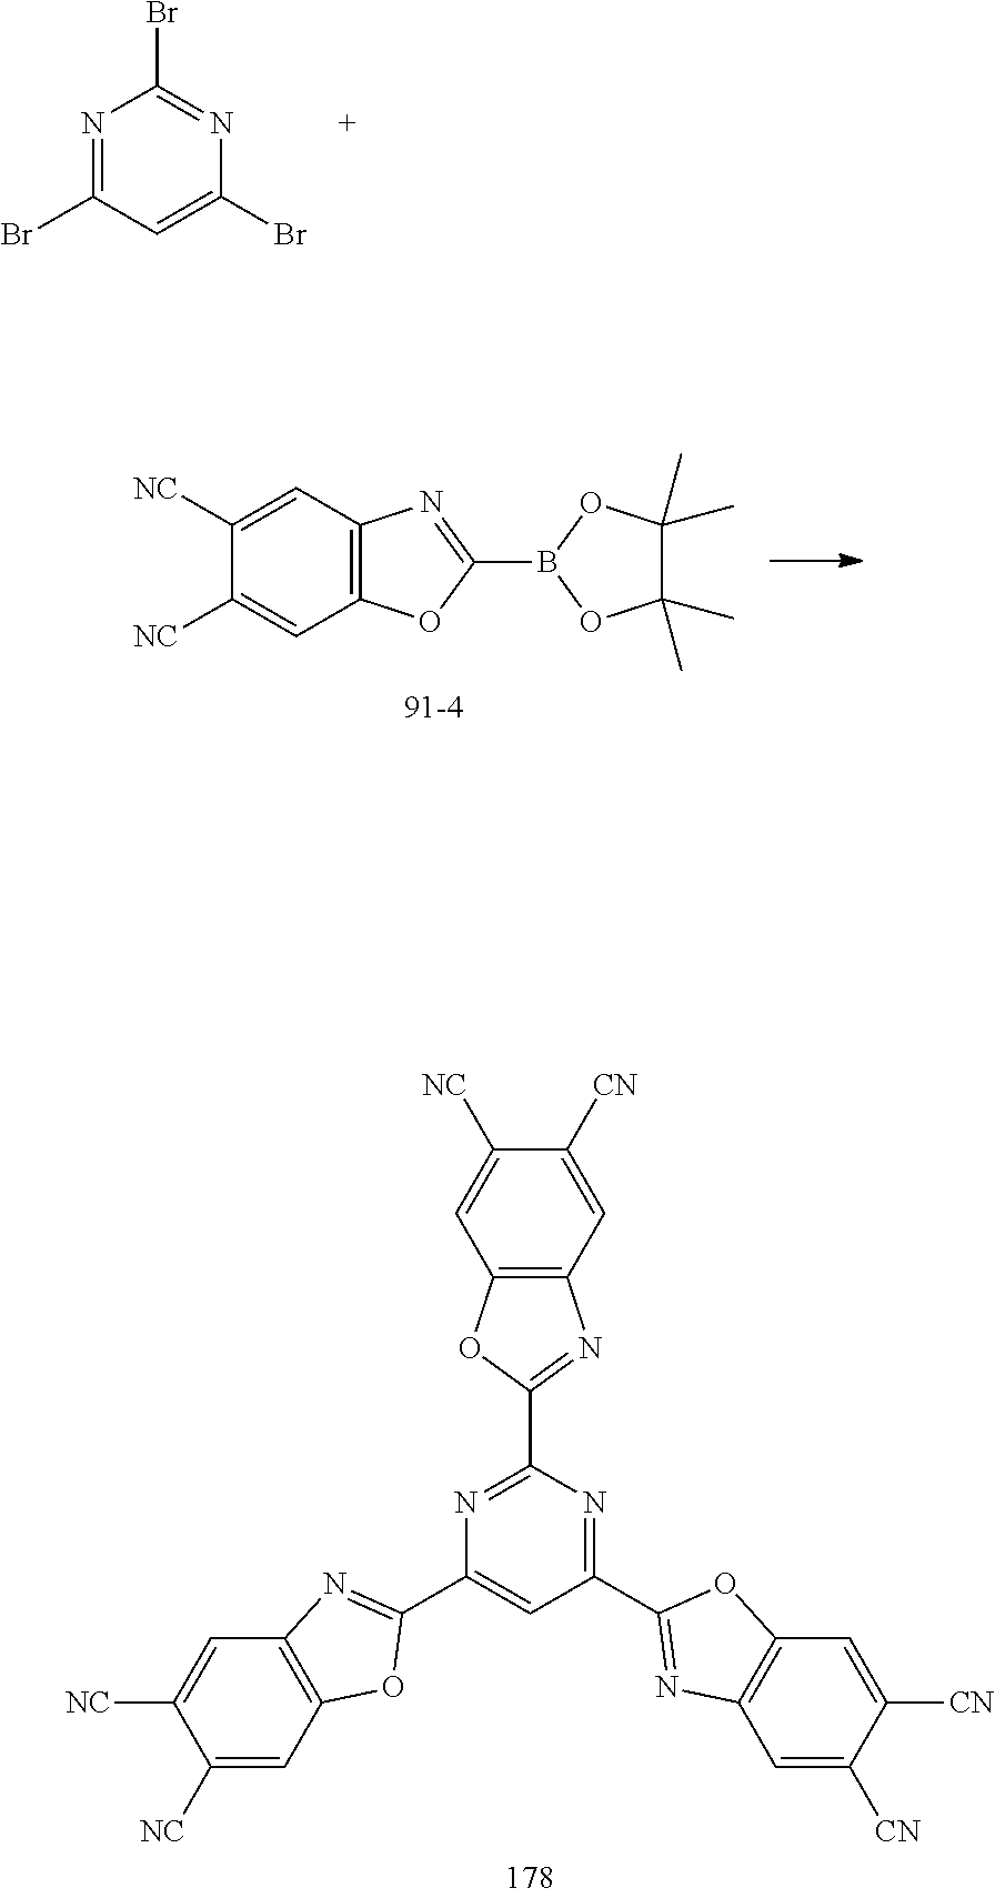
BrC1=NC(Br)=CC(Br)=N1.N1=C(C2=NC3=C(C=C([CN])C([CN])=C3)O2)C=C(C2=NC3=C(C=C([NC])C([NC])=C3)O2)N=C1C1=NC2=C(C=C([NC])C([CN])=C2)O1.C12=C(C=C([NC])C([NC])=C1)OC(B1OC(C)(C)C(C)(C)O1)=N2
